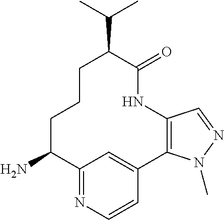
C12=NC=CC(=C1)C1=C(NC(=O)C(C(C)C)CCCC2N)C=NN1C
